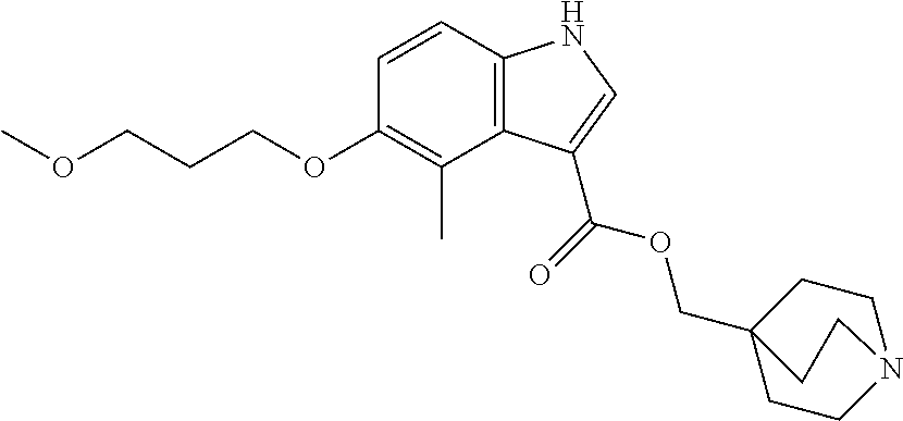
C12=C(C=CC(OCCCOC)=C1C)NC=C2C(OCC12CCN(CC1)CC2)=O
